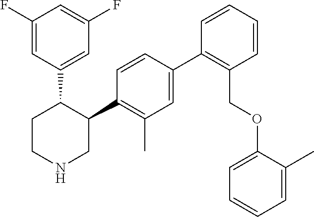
C1=C(C2=C(COC3=CC=CC=C3C)C=CC=C2)C=CC(C2C(C3=CC(F)=CC(F)=C3)CCNC2)=C1C
